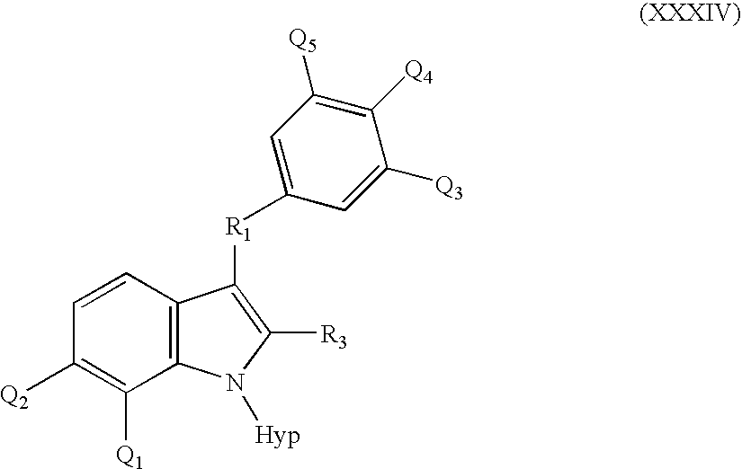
C12=C(C=CC([Q2])=C1[Q1])C([R1]C1=CC([Q5])=C([Q4])C([Q3])=C1)=C([R3])N2[Hyp]
